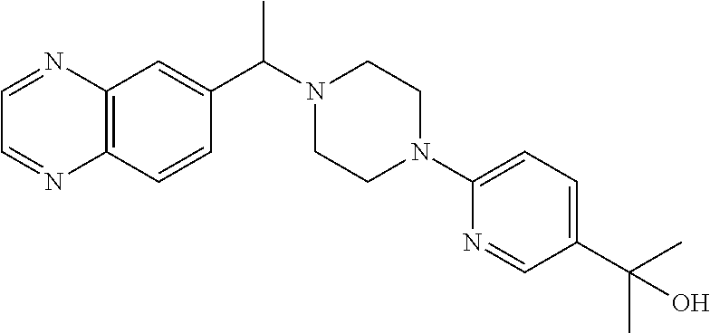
C12=C(C=CC(C(N3CCN(C4=CC=C(C(O)(C)C)C=N4)CC3)C)=C1)N=CC=N2
